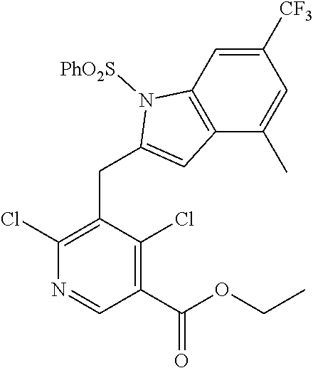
C1([CF3])=CC2=C(C(C)=C1)C=C(CC1=C(Cl)N=CC(C(OCC)=O)=C1Cl)N2[PhO2S]
